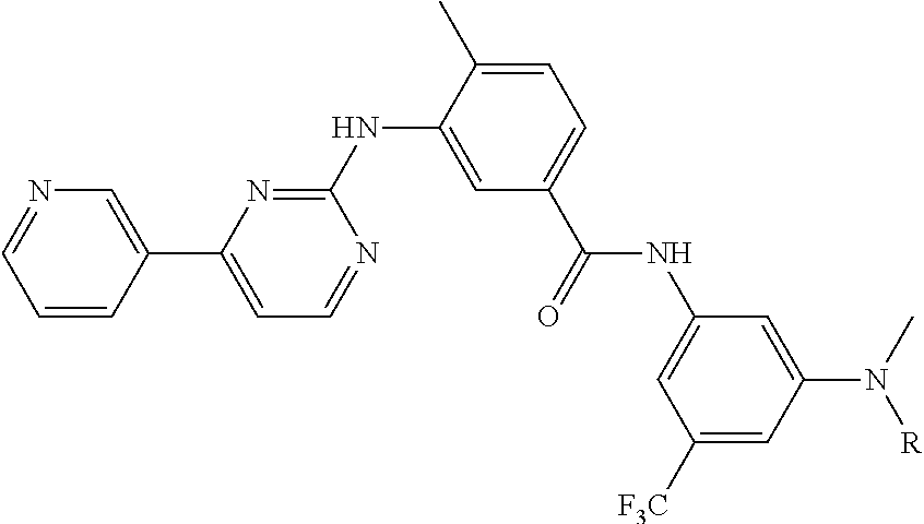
C1=CC(C2=CC=NC(NC3=CC(C(=O)NC4=CC([F3C])=CC(N(C)[R])=C4)=CC=C3C)=N2)=CN=C1
